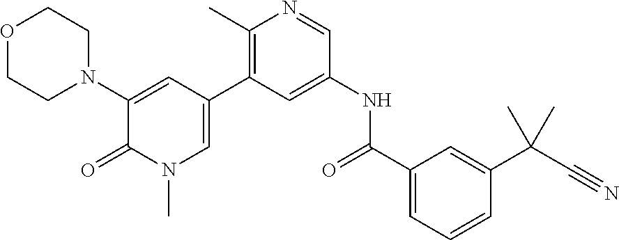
O1CCN(C2=CC(C3=C(C)N=CC(NC(=O)C4=CC=CC(C(C)(C#N)C)=C4)=C3)=CN(C)C2=O)CC1
